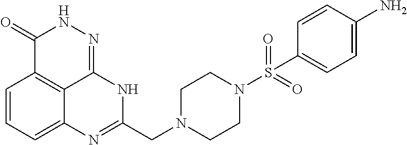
C1=CC=C2C3=C1C(=O)NN=C3NC(CN1CCN(S(=O)(=O)C3=CC=C(N)C=C3)CC1)=N2
